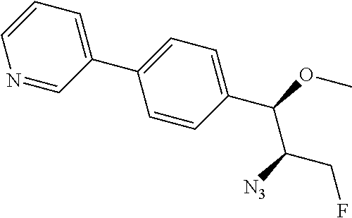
N1=CC(C2=CC=C(C(OC)C([N3])CF)C=C2)=CC=C1
